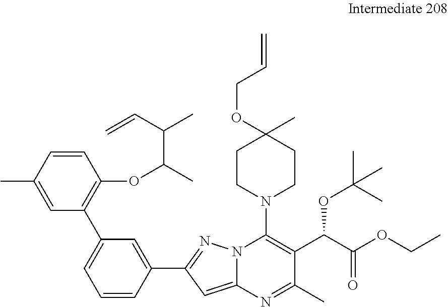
C1=CC(C2=NN3C(=C2)N=C(C)C(C(C(OCC)=O)OC(C)(C)C)=C3N2CCC(OCC=C)(C)CC2)=CC(C2=C(OC(C(C)C=C)C)C=CC(C)=C2)=C1
